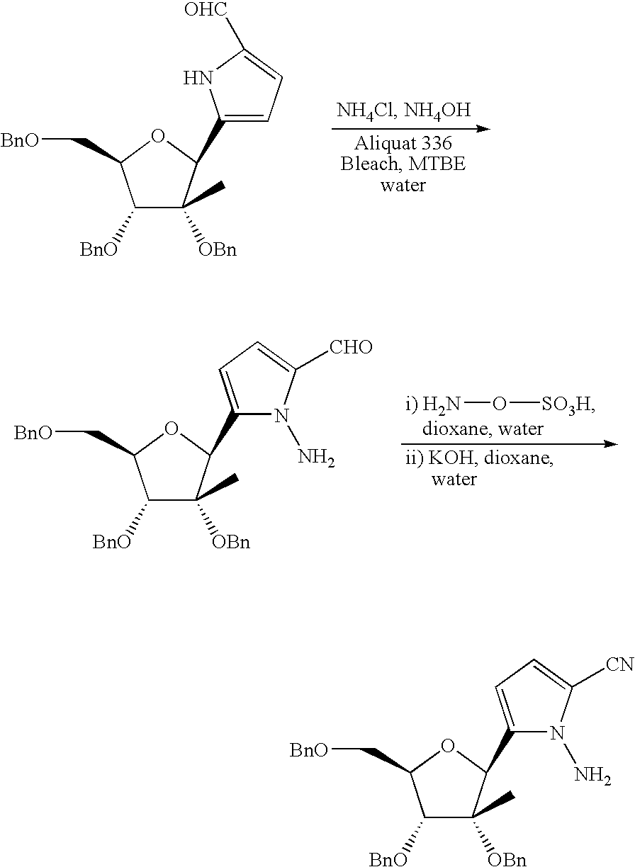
C1([BnO])C([OBn])(C)C(C2=CC=C([OHC])N2)OC1C[BnO].C1([BnO])C([OBn])(C)C(C2=CC=C([CN])N2N)OC1C[BnO].C1([BnO])C([OBn])(C)C(C2=CC=C([CHO])N2N)OC1C[BnO].[i) H2N]O[SO3H]
